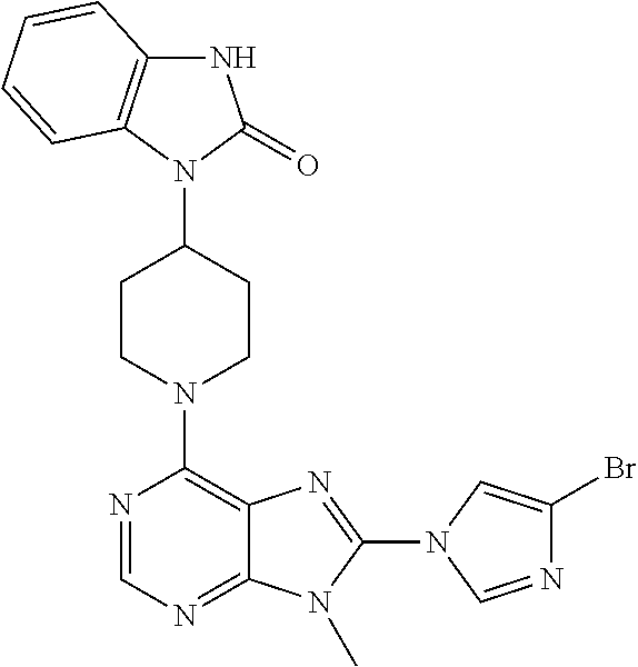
N1C2=C(N(C3CCN(C4=C5C(=NC=N4)N(C)C(N4C=NC(Br)=C4)=N5)CC3)C1=O)C=CC=C2
